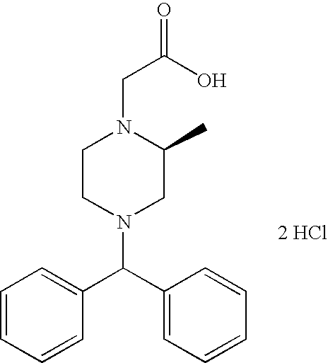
C1=CC=CC(C(C2=CC=CC=C2)N2CC(C)N(CC(=O)O)CC2)=C1.[2 HCl]
